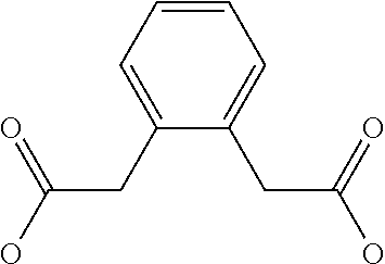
C1(CC(=O)O)=CC=CC=C1CC(=O)O
